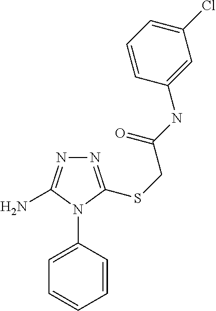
C1=C(N2C(SCC(=O)NC3=CC(Cl)=CC=C3)=NN=C2N)C=CC=C1
